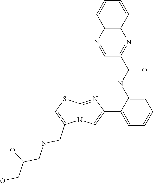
C12=NC(C3=CC=CC=C3NC(C3=NC4=C(N=C3)C=CC=C4)=O)=CN1C(CNCC(O)CO)=CS2
